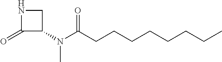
N1C(=O)C(N(C(CCCCCCCC)=O)C)C1
